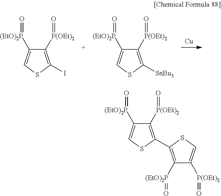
C1([P(OEt)2]=O)=C(C2=C([(EtO)2P]=O)C([P(OEt)2]=O)=CS2)SC=C1[(EtO)2P]=O.C1([P(OEt)2]=O)=C(I)SC=C1[(EtO)2P]=O.C1([P(OEt)2]=O)=C([SnBu3])SC=C1[(EtO)2P]=O
